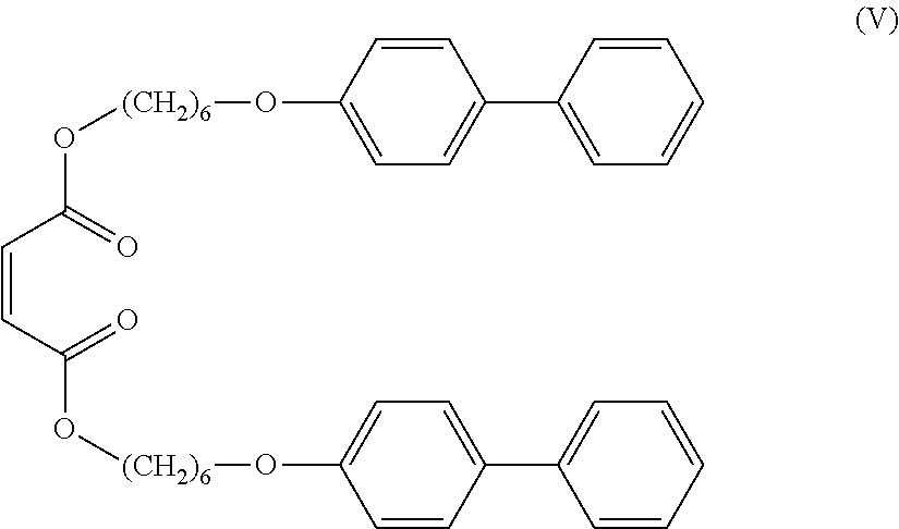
C(=CC(=O)O[(CH2)6]OC1=CC=C(C2=CC=CC=C2)C=C1)C(=O)O[(CH2)6]OC1=CC=C(C2=CC=CC=C2)C=C1
